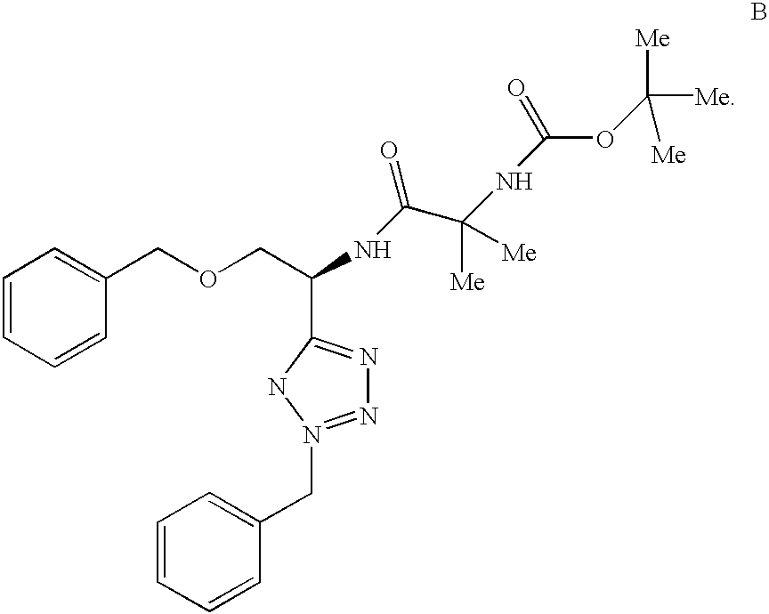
C1=CC=CC(COCC(NC(=O)C(NC(=O)OC([Me])([Me])[Me])([Me])[Me])C2=NN=N(CC3=CC=CC=C3)N2)=C1
